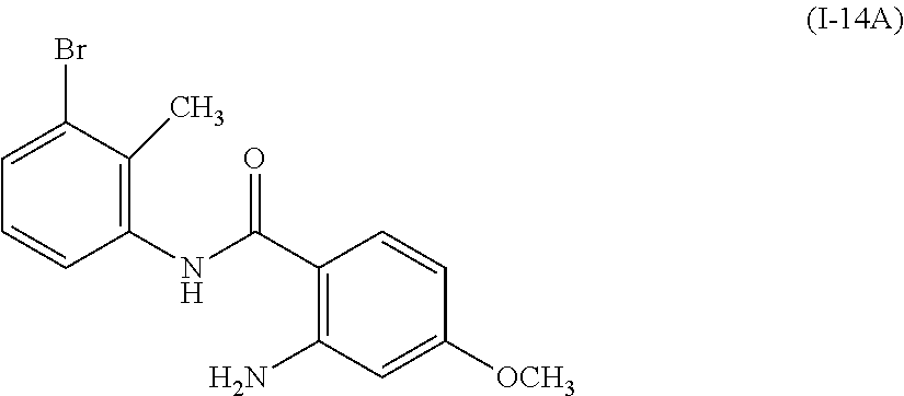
C1(C(NC2=C(C)C(Br)=CC=C2)=O)=C(N)C=C([OCH3])C=C1
